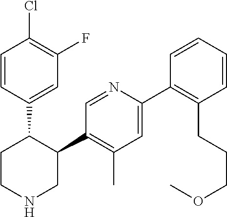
C1=CC(C2CCNCC2C2=C(C)C=C(C3=C(CCCOC)C=CC=C3)N=C2)=CC(F)=C1Cl
